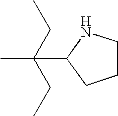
CC(C1CCCN1)(CC)CC
